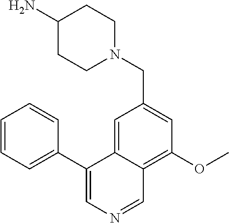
N1(CC2=CC(OC)=C3C(=C2)C(C2=CC=CC=C2)=CN=C3)CCC(N)CC1
